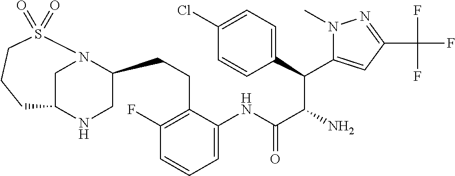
C1N2C(CCC3=C(F)C=CC=C3NC(C(N)C(C3=CC=C(Cl)C=C3)C3=CC(C(F)(F)F)=NN3C)=O)CNC1CCCS2(=O)=O
